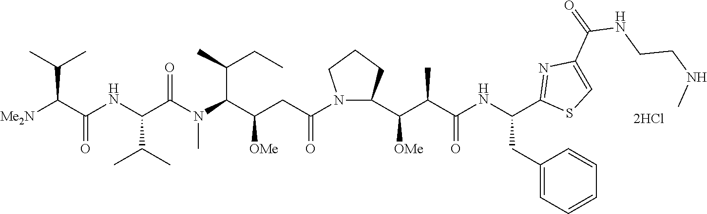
N1(C(CC(C(N(C(C(NC(C([Me2N])C(C)C)=O)C(C)C)=O)C)C(C)CC)[OMe])=O)C(C(C(C(NC(C2=NC(C(=O)NCCNC)=CS2)CC2=CC=CC=C2)=O)C)[OMe])CCC1
